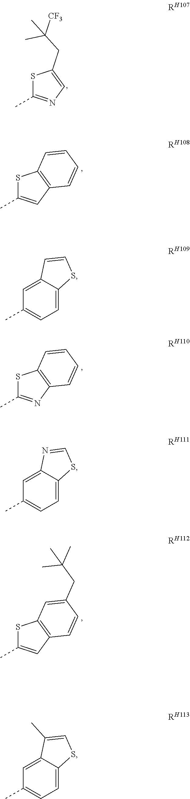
S1C(C)=CC2=C1C=CC=C2.S1C(C)=NC2=C1C=CC=C2.S1C(C)=CC2=C1C=C(CC(C)(C)C)C=C2.S1C(C)=NC=C1CC([CF3])(C)C.C1=C2C(=CC=C1C)SC=C2.C1=C2C(=CC=C1C)SC=N2.C1=C2C(=CC=C1C)SC=C2C
